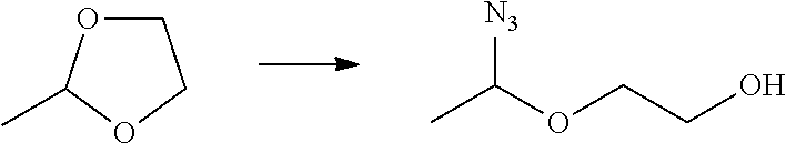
C1OC(C)OC1.CC(OCCO)[N3]
